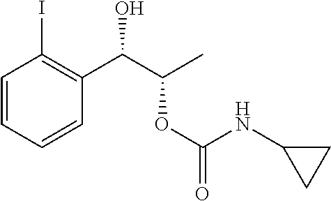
C1=CC=CC(C(C(C)OC(NC2CC2)=O)O)=C1I
